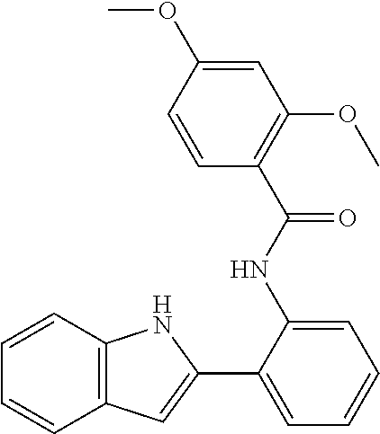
C1(C2=CC3=C(N2)C=CC=C3)=CC=CC=C1NC(C1=C(OC)C=C(OC)C=C1)=O
